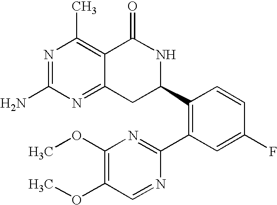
C12=NC(N)=NC(C)=C1C(=O)NC(C1=C(C3=NC(OC)=C(OC)C=N3)C=C(F)C=C1)C2
